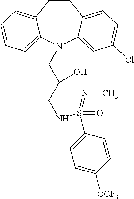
C1CC2=CC=C(Cl)C=C2N(CC(CNS(C2=CC=C([OCF3])C=C2)(=O)=NC)O)C2=CC=CC=C12
